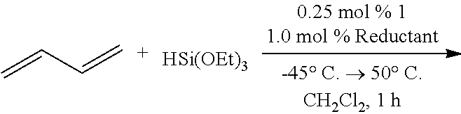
C=CC=C.[HSi(OEt)3]
